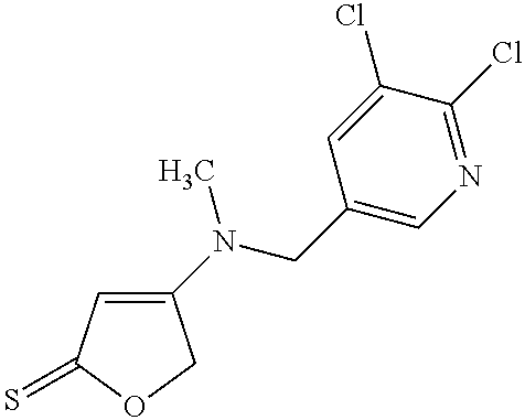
C1(N(C)CC2=CN=C(Cl)C(Cl)=C2)=CC(=S)OC1
